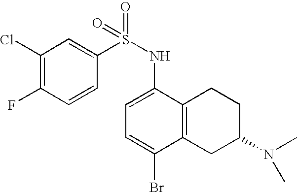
C1(Cl)=C(F)C=CC(S(NC2=CC=C(Br)C3=C2CCC(N(C)C)C3)(=O)=O)=C1
